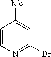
C1=CN=C(Br)C=C1[Me]
